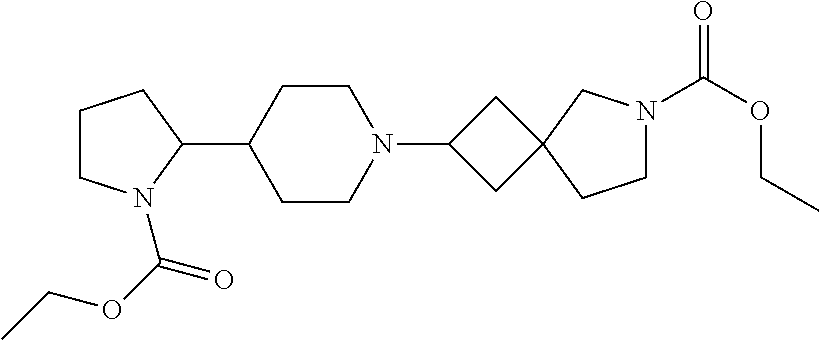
C1CN(C(OCC)=O)C(C2CCN(C3CC4(C3)CCN(C(OCC)=O)C4)CC2)C1
